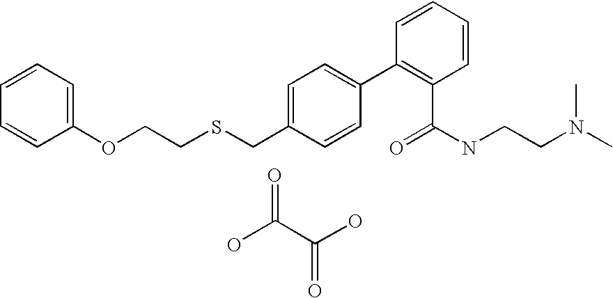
C1(OCCSCC2=CC=C(C3=C(C(NCCN(C)C)=O)C=CC=C3)C=C2)=CC=CC=C1.OC(C(O)=O)=O
